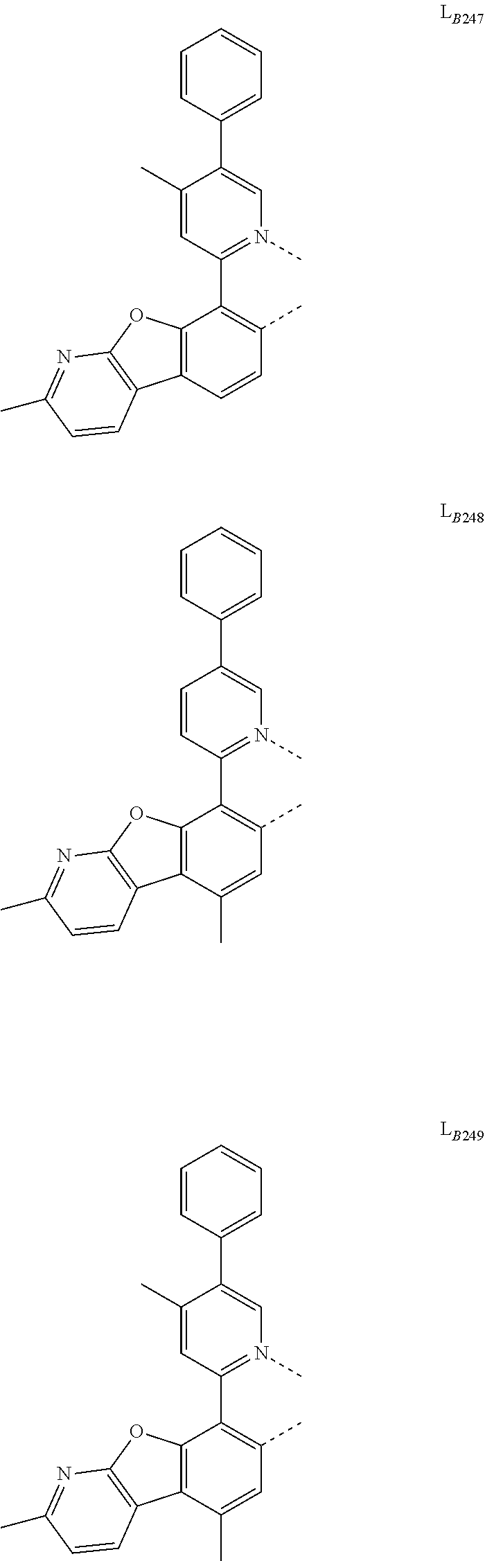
C1(C)=CC(C2=C(C)C=CC3=C2OC2=C3C=CC(C)=N2)=N(C)C=C1C1=CC=CC=C1.C1=CC(C2=C(C)C=C(C)C3=C2OC2=C3C=CC(C)=N2)=N(C)C=C1C1=CC=CC=C1.C1(C)=CC(C2=C(C)C=C(C)C3=C2OC2=C3C=CC(C)=N2)=N(C)C=C1C1=CC=CC=C1
